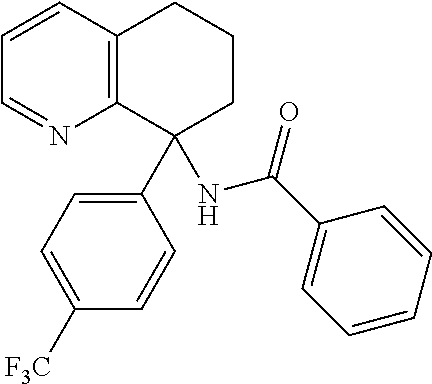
C1=CC2=C(N=C1)C(C1=CC=C([F3C])C=C1)(NC(=O)C1=CC=CC=C1)CCC2
